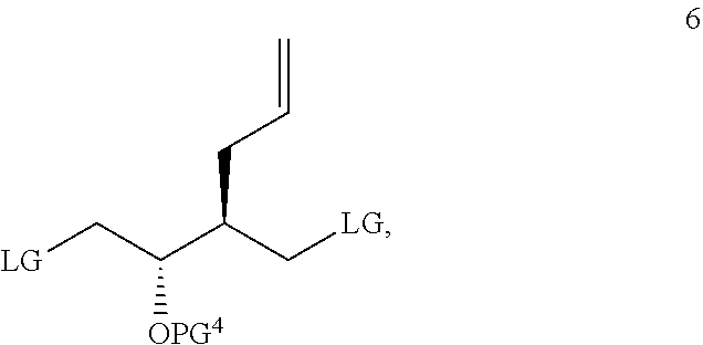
[LG]CC(C(C[LG])CC=C)[OPG4]
